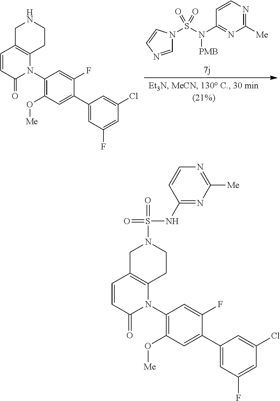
C1=NC=CN1S(N(C1=NC([Me])=NC=C1)[PMB])(=O)=O.C1C2=C(CCN1)N(C1=C(O[Me])C=C(C3=CC(F)=CC(Cl)=C3)C(F)=C1)C(=O)C=C2.C1C2=C(CCN1S(=O)(NC1=NC([Me])=NC=C1)=O)N(C1=C(O[Me])C=C(C3=CC(F)=CC(Cl)=C3)C(F)=C1)C(=O)C=C2
